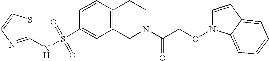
C1(NS(C2=CC3=C(C=C2)CCN(C(CON2C=CC4=CC=CC=C24)=O)C3)(=O)=O)=NC=CS1
